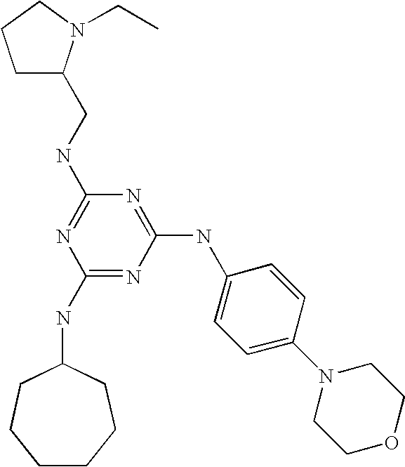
C(NC1=NC(NC2CCCCCC2)=NC(NC2=CC=C(N3CCOCC3)C=C2)=N1)C1CCCN1CC
